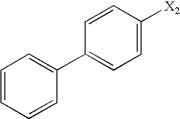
C1=CC(C2=CC=C([X2])C=C2)=CC=C1
